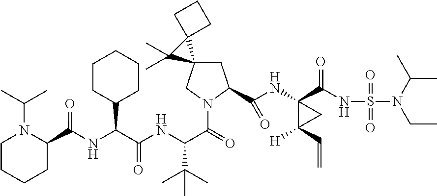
C1CC(C(NC(C2N(C(C)C)CCCC2)=O)C(NC(C(=O)N2C(C(NC3(C(=O)NS(=O)(=O)N(C(C)C)CC)C(C=C)([H])C3)=O)CC3(C2)C2(CCC2)C3(C)C)C(C)(C)C)=O)CCC1
